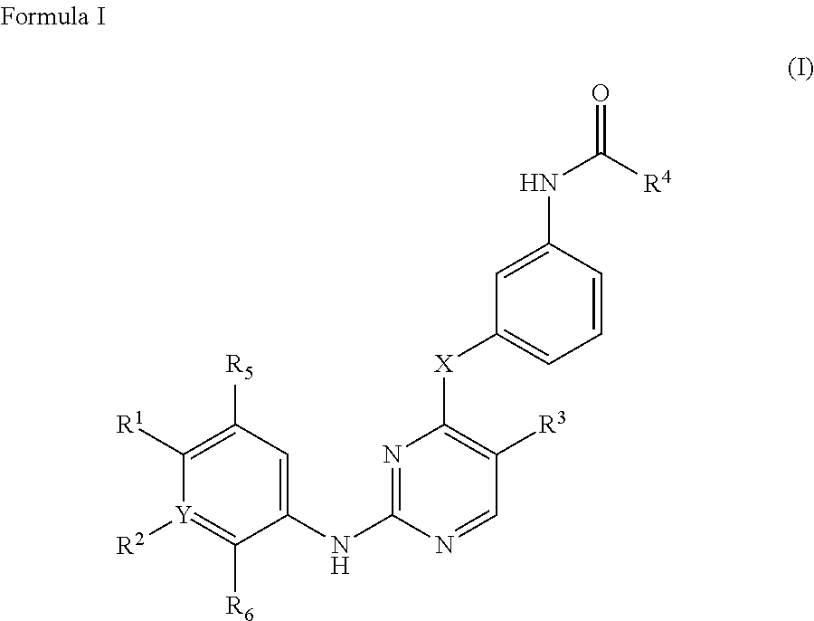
N1=C(NC2=CC([R5])=C([R1])[Y]([R2])=C2[R6])N=CC([R3])=C1[X]C1=CC=CC(NC([R4])=O)=C1
